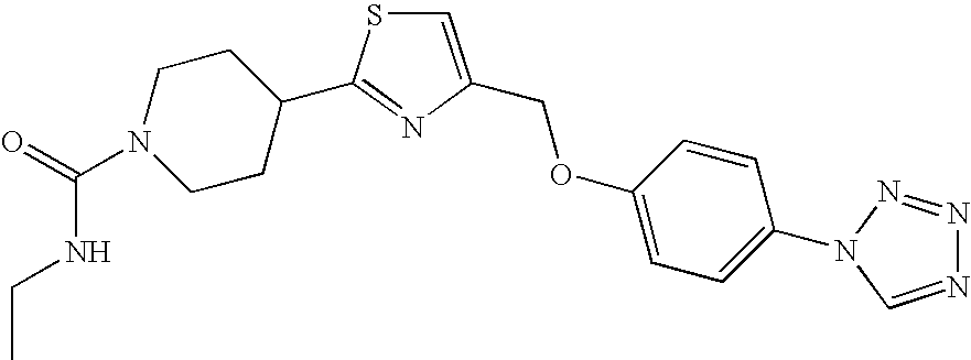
C1=C(COC2=CC=C(N3N=NN=C3)C=C2)N=C(C2CCN(C(=O)NCC)CC2)S1
